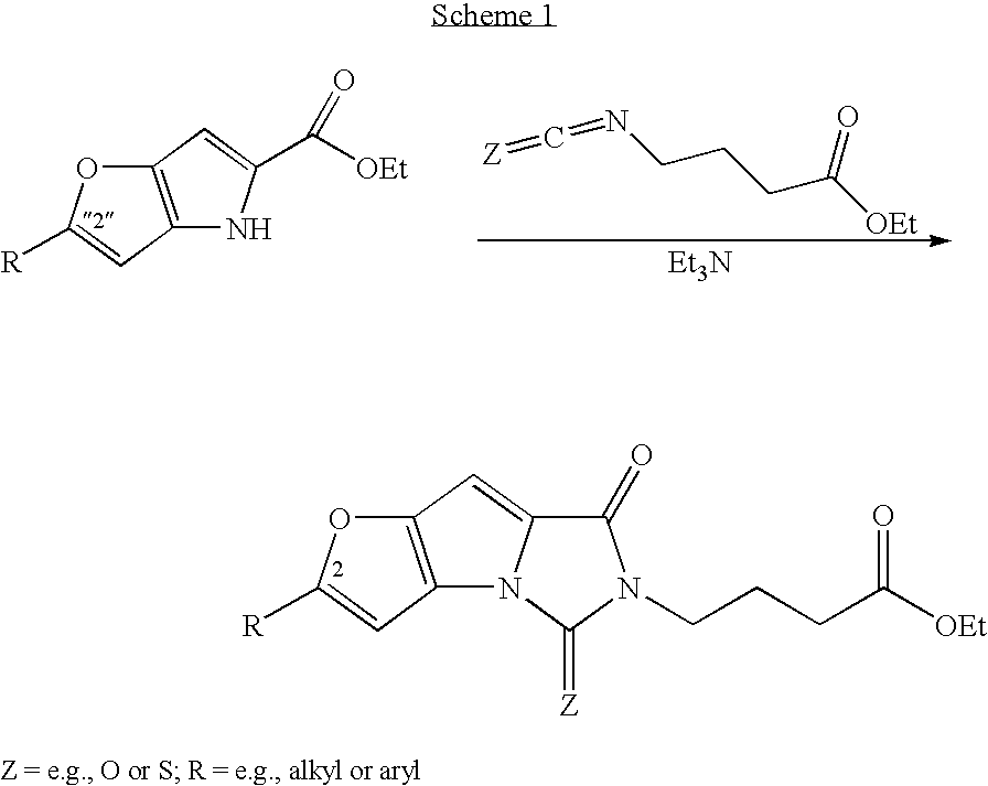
C12=C(C=C([R])O1)NC(C([OEt])=O)=C2.N(CCCC([OEt])=O)=C=[Z].[Et3N].C12=C(C=C([R])O1)N1C(=C2)C(=O)N(CCCC([OEt])=O)C1=[Z]
